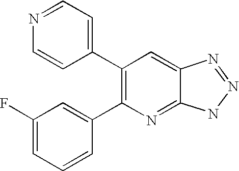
C1=NC=CC(C2=C(C3=CC(F)=CC=C3)N=C3C(=C2)N=NN3)=C1
